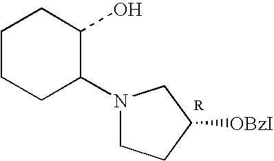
C1CCC(N2CCC([OBzI])C2)C(O)C1
